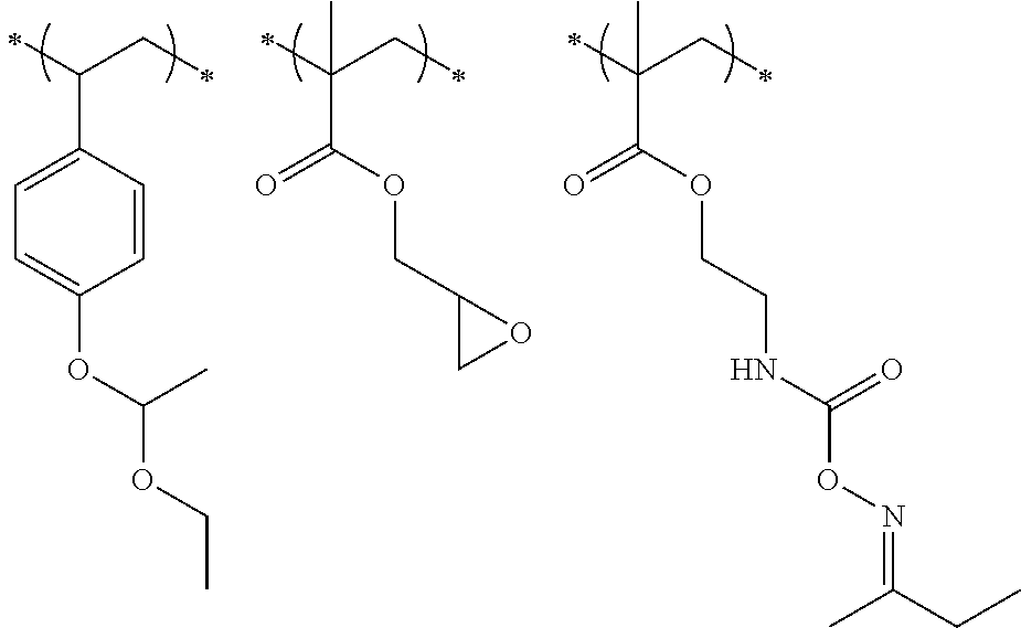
C(C(OCC1CO1)=O)(CC)(C)C.C(C1=CC=C(OC(C)OCC)C=C1)(CC)C.C(C(OCCNC(ON=C(CC)C)=O)=O)(CC)(C)C
